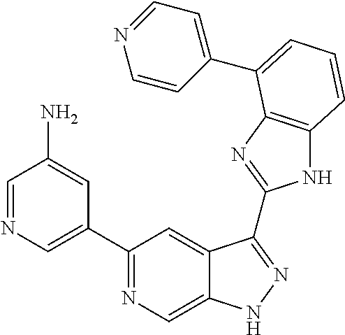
C1=NC=C(C2=NC=C3C(=C2)C(C2=NC4=C(N2)C=CC=C4C2=CC=NC=C2)=NN3)C=C1N
